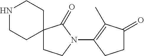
N1CCC2(CC1)CCN(C1=C(C)C(=O)CC1)C2=O
